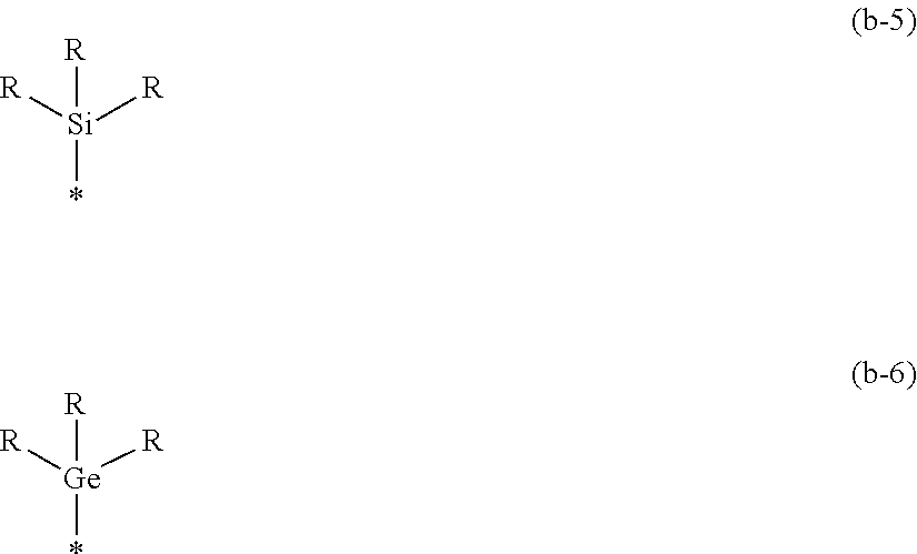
[Si]([R])(*)([R])[R].[Ge]([R])(*)([R])[R]
